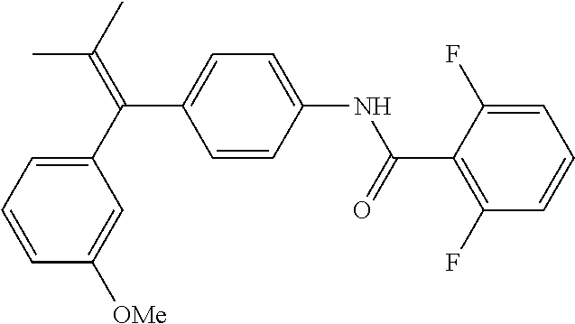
C1(C(=C(C)C)C2=CC=C(NC(C3=C(F)C=CC=C3F)=O)C=C2)=CC=CC([OMe])=C1
